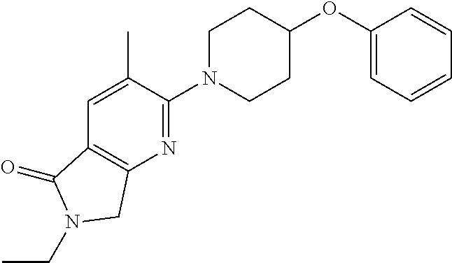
C1(OC2CCN(C3=NC4=C(C=C3C)C(=O)N(CC)C4)CC2)=CC=CC=C1
